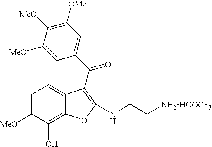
C1=C([MeO])C(O)=C2C(=C1)C(C(C1=CC([OMe])=C([MeO])C([MeO])=C1)=O)=C(NCC[NH2HOOCF3])O2
